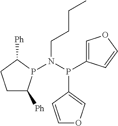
C1C([Ph])P(N(P(C2=COC=C2)C2=COC=C2)CCCC)C([Ph])C1
